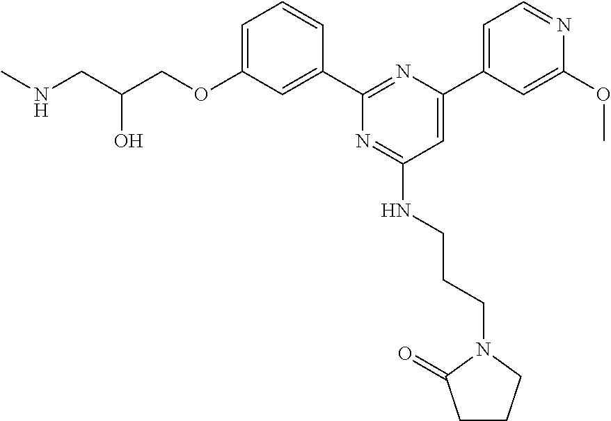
N(CC(COC1=CC=CC(C2=NC(C3=CC=NC(OC)=C3)=CC(NCCCN3C(=O)CCC3)=N2)=C1)O)C
